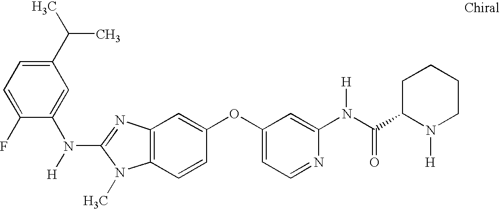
C1(C(C)C)=CC=C(F)C(N(C2=NC3=C(N2C)C=CC(OC2=CC=NC(N(C(C4N([H])CCCC4)=O)[H])=C2)=C3)[H])=C1
